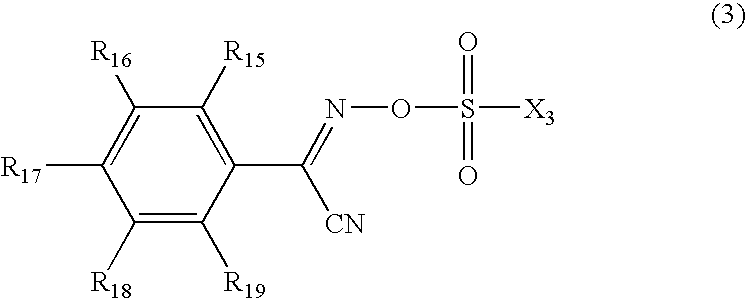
C1([R18])=C([R19])C(C(=NOS([X3])(=O)=O)[CN])=C([R15])C([R16])=C1[R17]
